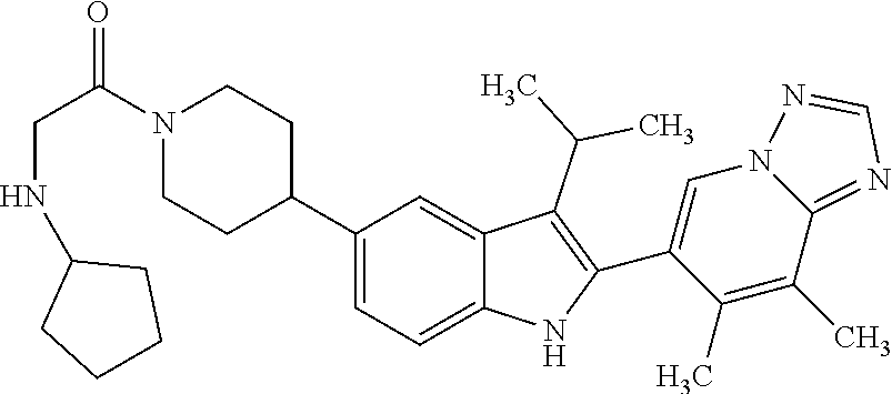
C1(C2CCN(C(CNC3CCCC3)=O)CC2)=CC=C2C(=C1)C(C(C)C)=C(C1=CN3C(=NC=N3)C(C)=C1C)N2
